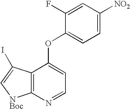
[NO2]C1=CC=C(OC2=CC=NC3=C2C(I)=C[NBoc]3)C(F)=C1
